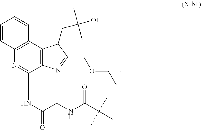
C(NC(C(C)(C)C)=O)C(NC1=NC2=C(C3=C1N=C(COCC)C3CC(O)(C)C)C=CC=C2)=O
